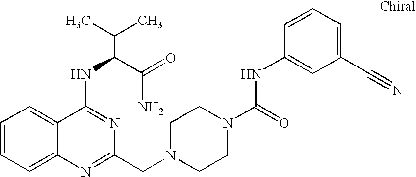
C1=CC=C2C(=C1)C(NC(C(N)=O)C(C)C)=NC(CN1CCN(C(NC3=CC(C#N)=CC=C3)=O)CC1)=N2
